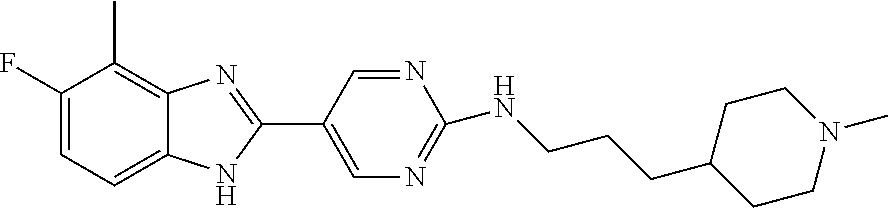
C1=C(F)C(C)=C2C(=C1)NC(C1=CN=C(NCCCC3CCN(C)CC3)N=C1)=N2
